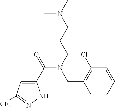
C1(C(=O)N(CCCN(C)C)CC2=C(Cl)C=CC=C2)=CC([CF3])=NN1
